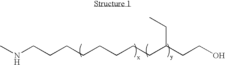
CNCCCCCCCCC(CCO)CC
